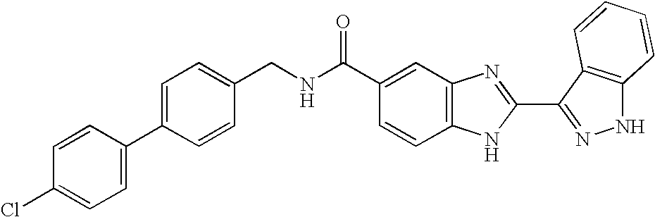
C1(C(NCC2=CC=C(C3=CC=C(Cl)C=C3)C=C2)=O)=CC2=C(C=C1)NC(C1=NNC3=C1C=CC=C3)=N2
